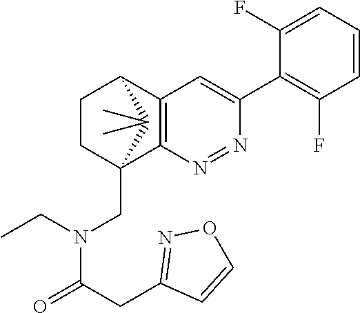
C12=C(N=NC(C3=C(F)C=CC=C3F)=C1)C1(CN(C(CC3=NOC=C3)=O)CC)CCC2C1(C)C
